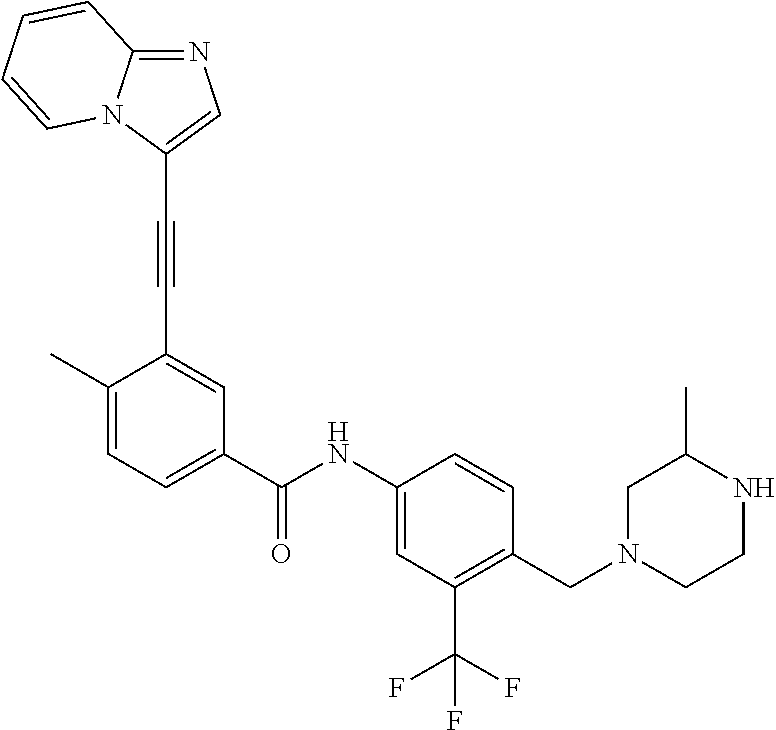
N1=C2N(C(C#CC3=CC(C(NC4=CC(C(F)(F)F)=C(CN5CCNC(C)C5)C=C4)=O)=CC=C3C)=C1)C=CC=C2
